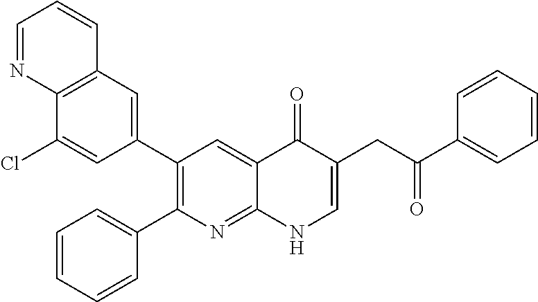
C12=C(C=C(C3=C(C4=CC=CC=C4)N=C4C(=C3)C(=O)C(CC(C3=CC=CC=C3)=O)=CN4)C=C1Cl)C=CC=N2
